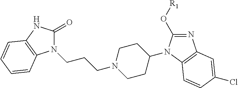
N1(CCCN2CCC(N3C(O[R1])=NC4=C3C=CC(Cl)=C4)CC2)C(=O)NC2=C1C=CC=C2
